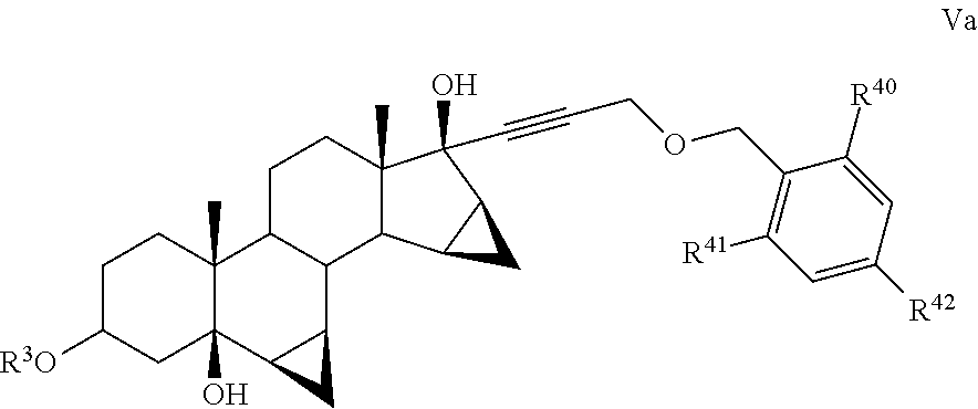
C1C([R3O])CC2(O)C(C)(C1)C1C(C3C2C3)C2C(C)(CC1)C(O)(C#CCOCC1=C([R41])C=C([R42])C=C1[R40])C1C2C1
